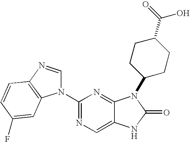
C12=CN=C(N3C=NC4=C3C=C(F)C=C4)N=C1N(C1CCC(C(=O)O)CC1)C(=O)N2
